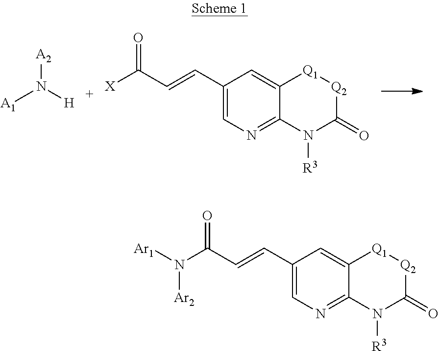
[A2]N([H])[A1].C1(C=CC([X])=O)=CN=C2C(=C1)[Q1][Q2]C(=O)N2[R3].C1(C=CC(N([Ar1])[Ar2])=O)=CN=C2C(=C1)[Q1][Q2]C(=O)N2[R3]
